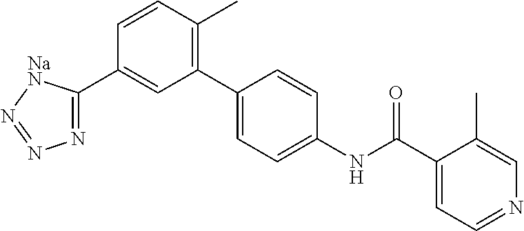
N1=C(C2=CC(C3=CC=C(NC(C4=CC=NC=C4C)=O)C=C3)=C(C)C=C2)[NaN]N=N1
